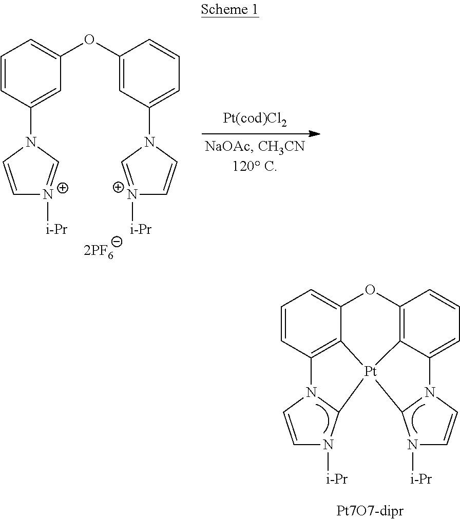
C1=CC2=C3C(=C1)OC1=C4C(=CC=C1)N1C=CN([i-Pr])C1[Pt]34C1N([i-Pr])C=CN21.C1=CC(N2C=[N+]([i-Pr])C=C2)=CC(OC2=CC(N3C=C[N+]([i-Pr])=C3)=CC=C2)=C1
